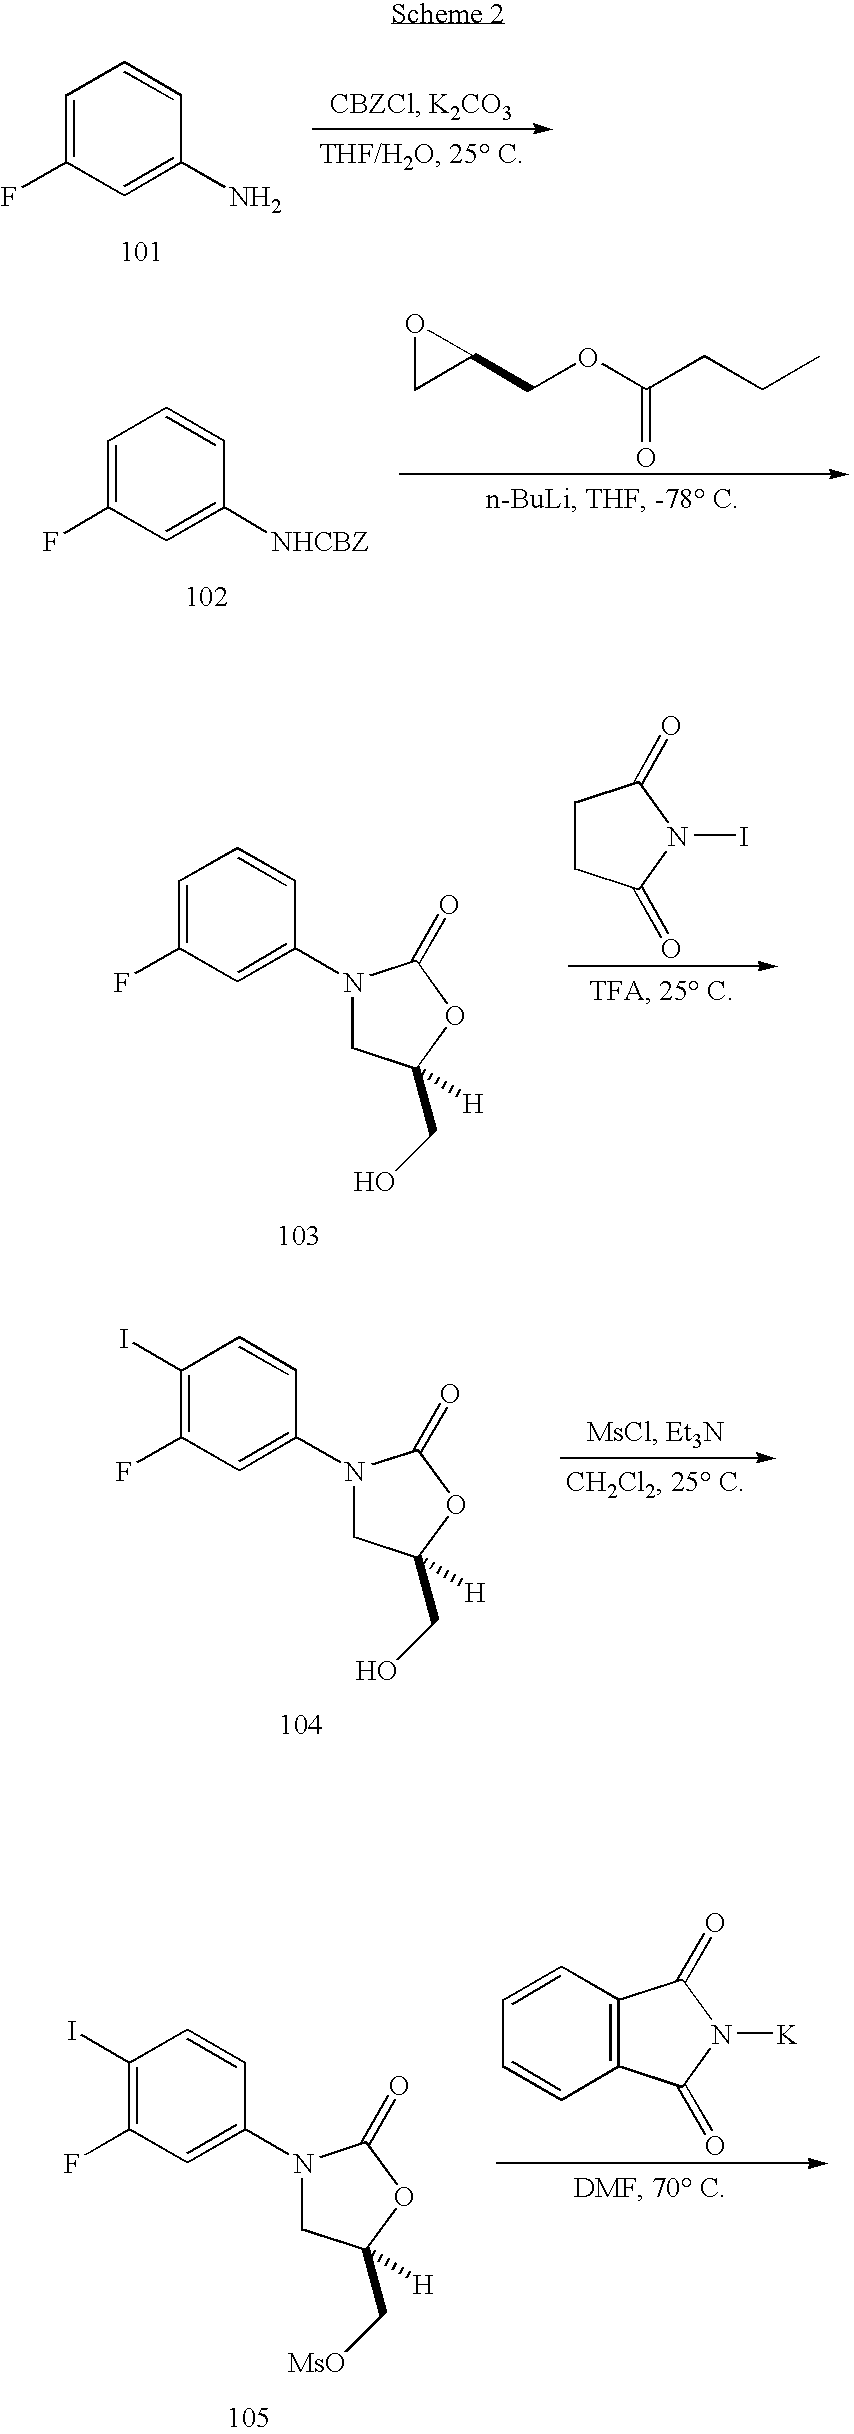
C1=C(F)C=C(N)C=C1.C1=C(F)C=C([NHCBZ])C=C1.C1(COC(CCC)=O)OC1.O=C1CCC(=O)N1I.C1=C(F)C=C(N2CC(CO)([H])OC2=O)C=C1.C1(I)=C(F)C=C(N2CC(CO)([H])OC2=O)C=C1.O=C1C2=C(C(=O)N1[K])C=CC=C2.C1(I)=C(F)C=C(N2CC(C[MsO])([H])OC2=O)C=C1
